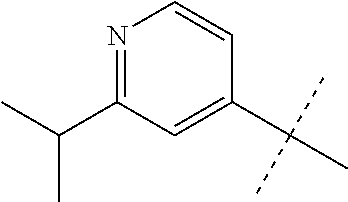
C1(C(C)(C)C)=CC(C(C)C)=NC=C1
